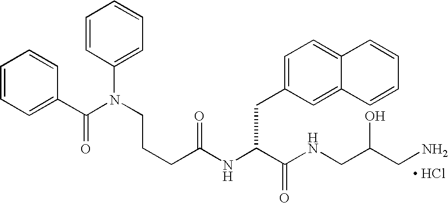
[ HCl].N(C(C(NCC(CN)O)=O)CC1=CC=C2C(=C1)C=CC=C2)C(CCCN(C(C1=CC=CC=C1)=O)C1=CC=CC=C1)=O
